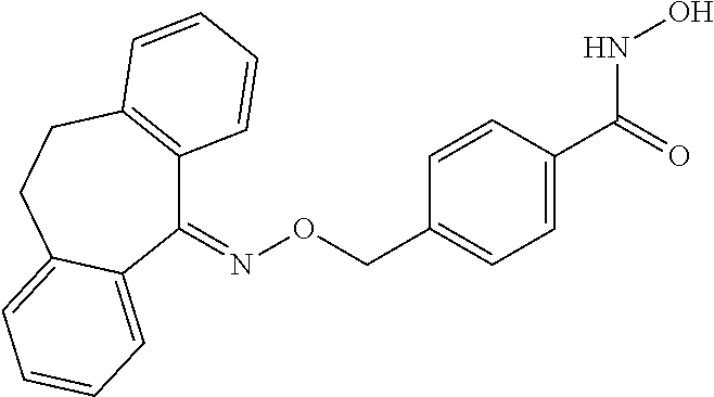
N(OCC1=CC=C(C(=O)NO)C=C1)=C1C2=C(CCC3=CC=CC=C13)C=CC=C2
